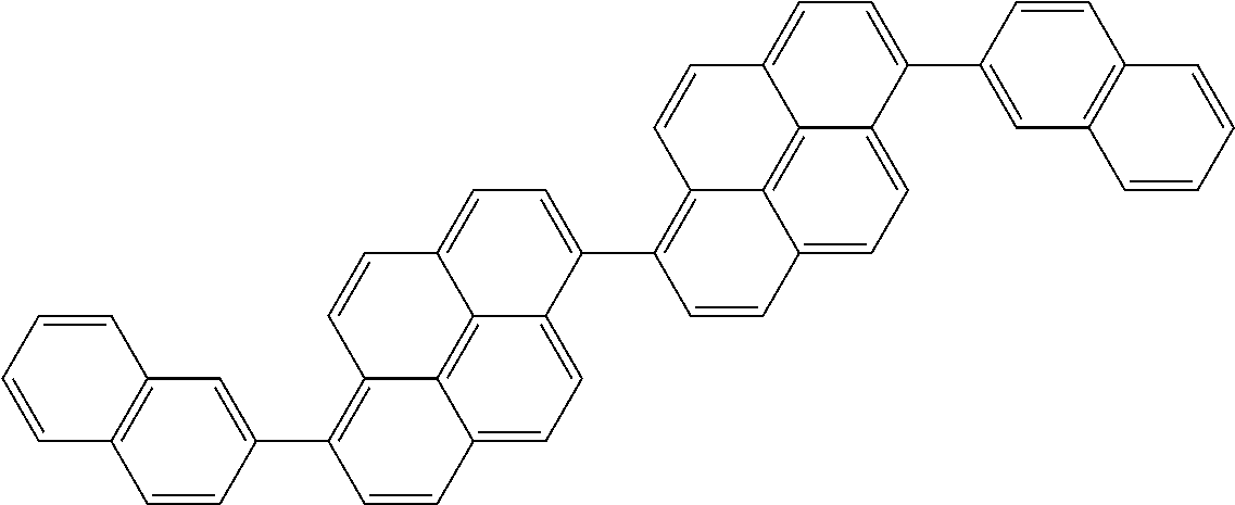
C1=CC2=C(C=C1)C=C(C1=CC=C3C4=C5C(=C(C6=CC=C7C8=C9C(=C(C%10=CC%11=C(C=C%10)C=CC=C%11)C=CC9=CC=C86)C=C7)C=CC5=CC=C41)C=C3)C=C2
